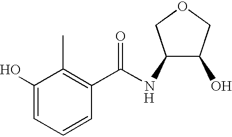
C1(NC(C2=C(C)C(O)=CC=C2)=O)C(O)COC1.[H]
